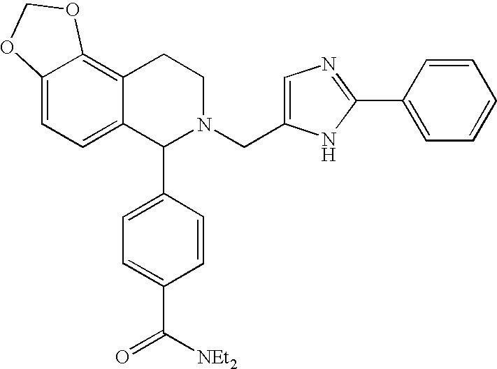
C12=CC=C3C(=C1OCO2)CCN(CC1=CN=C(C2=CC=CC=C2)N1)C3C1=CC=C(C(=O)[NEt2])C=C1
